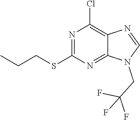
N1(CC(F)(F)F)C=NC2=C(Cl)N=C(SCCC)N=C12
